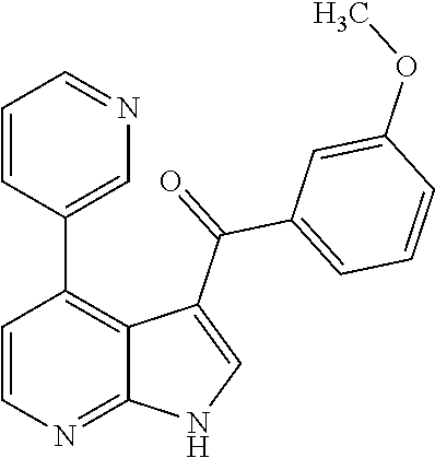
C1=CN=C2C(=C1C1=CN=CC=C1)C(C(C1=CC=CC(OC)=C1)=O)=CN2
